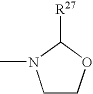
C1COC([R27])N1C
